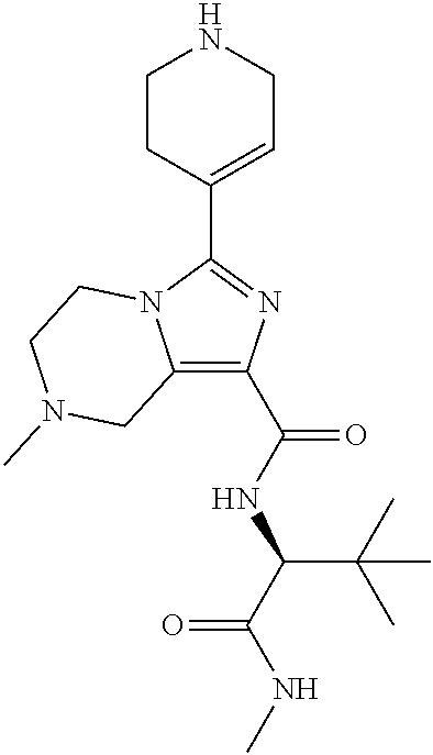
C12=C(C(NC(C(NC)=O)C(C)(C)C)=O)N=C(C3=CCNCC3)N1CCN(C)C2
